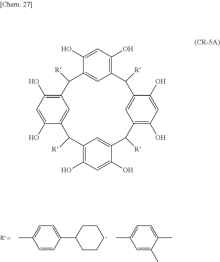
CC1=CC=C(C2CCCCC2)C=C1.C1(C)=CC=C(C)C(C)=C1.C1=C(O)C2=CC(=C1O)C([R])C1=CC(=C(O)C=C1O)C([R])C1=CC(=C(O)C=C1O)C([R])C1=CC(=C(O)C=C1O)C2[R]
